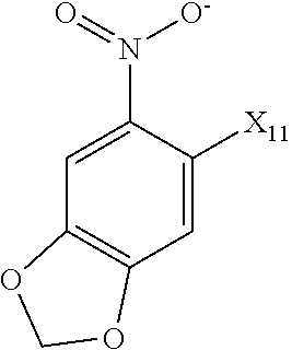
C1=C([X11])C(N(=O)[O-])=CC2=C1OCO2
